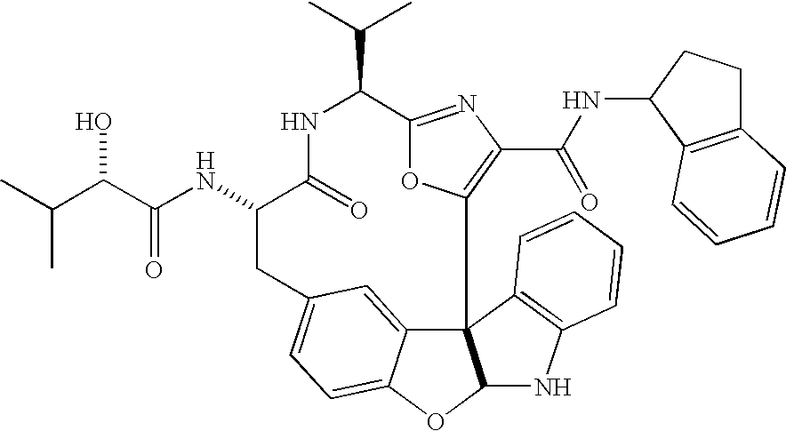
C123C4=CC(=CC=C4OC1NC1=C2C=CC=C1)CC(NC(=O)C(O)C(C)C)C(=O)NC(C(C)C)C1=NC(C(=O)NC2CCC4=C2C=CC=C4)=C3O1
